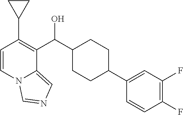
C1=CN2C(=CN=C2)C(C(C2CCC(C3=CC(F)=C(F)C=C3)CC2)O)=C1C1CC1
